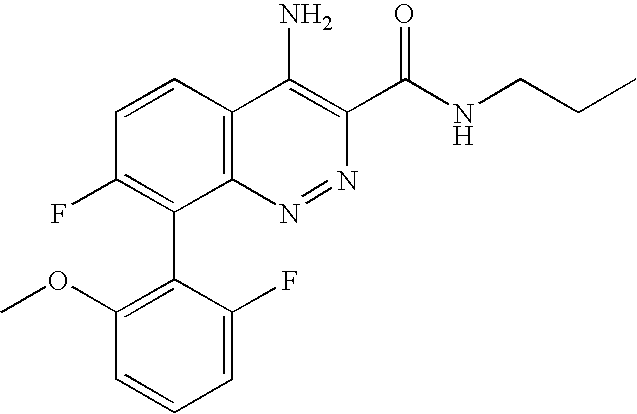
C1=C(F)C(C2=C(F)C=CC3=C2N=NC(C(=O)NCCC)=C3N)=C(OC)C=C1
